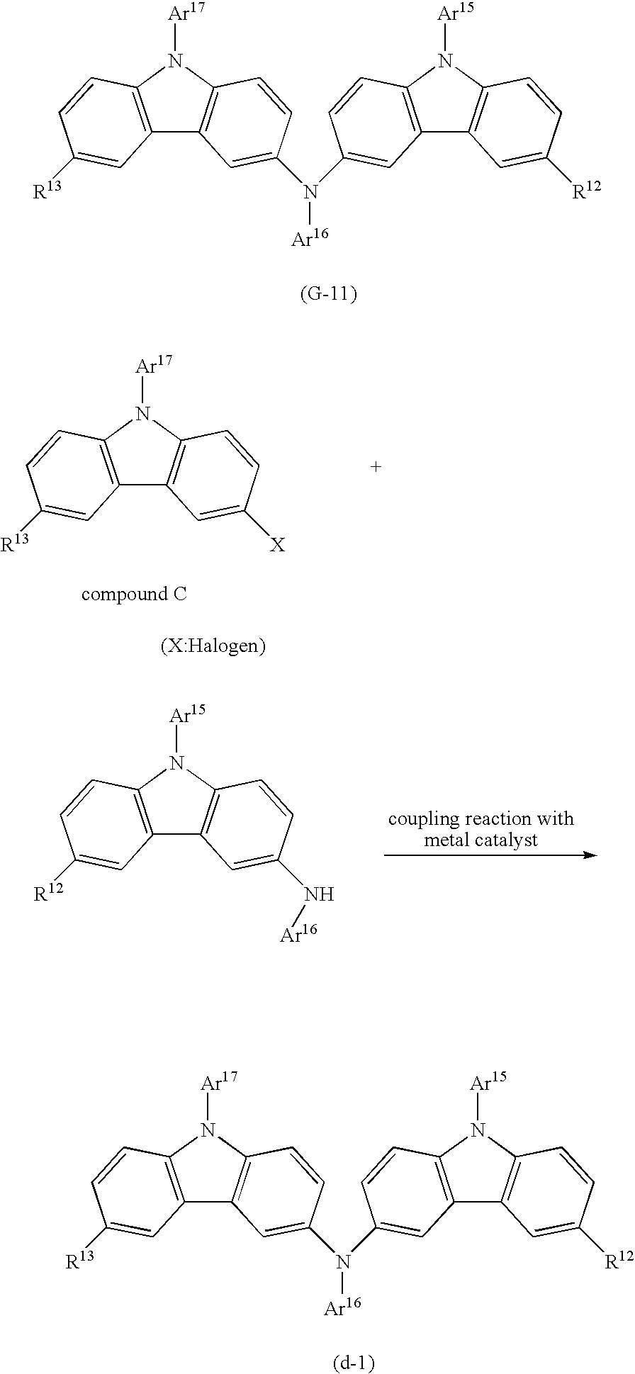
C12=C(N([Ar17])C3=C1C=C(N(C1=CC4=C(N([Ar15])C5=C4C=C([R12])C=C5)C=C1)[Ar16])C=C3)C=CC([R13])=C2.C12=C(N([Ar17])C3=C1C=C([X])C=C3)C=CC([R13])=C2.C12=C(N([Ar15])C3=C1C=C(N[Ar16])C=C3)C=CC([R12])=C2.C12=C(N([Ar17])C3=C1C=C(N(C1=CC4=C(N([Ar15])C5=C4C=C([R12])C=C5)C=C1)[Ar16])C=C3)C=CC([R13])=C2
